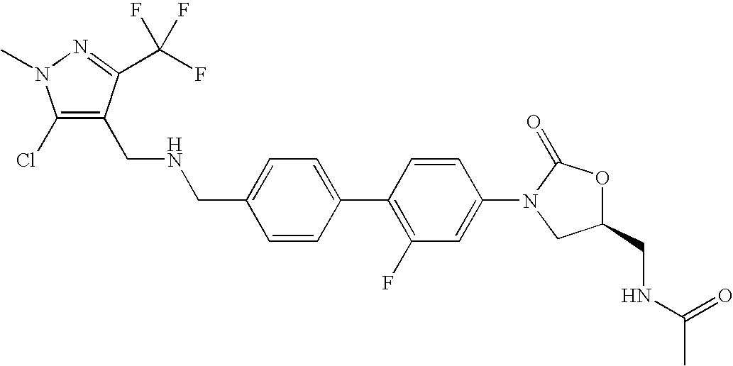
C1=C(CNCC2=C(Cl)N(C)N=C2C(F)(F)F)C=CC(C2=C(F)C=C(N3CC(CNC(C)=O)OC3=O)C=C2)=C1
